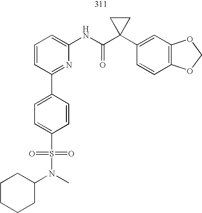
C1=CC=C(NC(C2(C3=CC4=C(C=C3)OCO4)CC2)=O)N=C1C1=CC=C(S(=O)(=O)N(C)C2CCCCC2)C=C1
